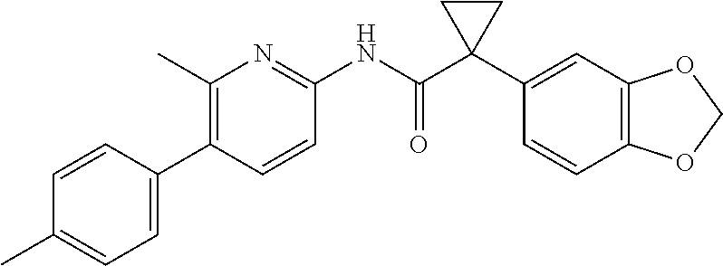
C1=CC(C2=C(C)N=C(NC(C3(C4=CC5=C(C=C4)OCO5)CC3)=O)C=C2)=CC=C1C
